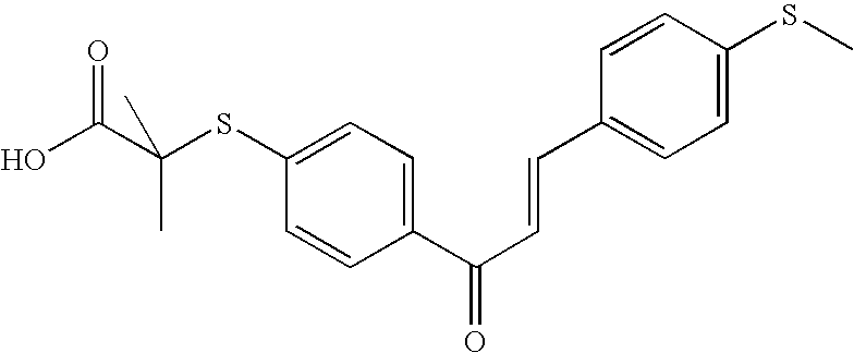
OC(C(SC1=CC=C(C(C=CC2=CC=C(SC)C=C2)=O)C=C1)(C)C)=O
